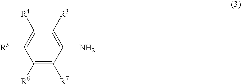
C1([R6])=C([R7])C(N)=C([R3])C([R4])=C1[R5]
